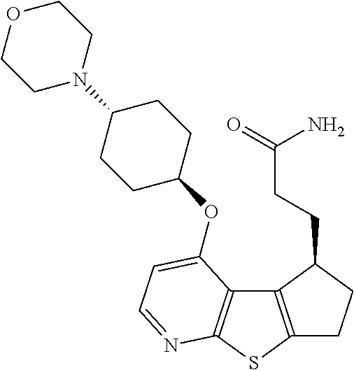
C12=C(SC3=C1C(OC1CCC(N4CCOCC4)CC1)=CC=N3)CCC2CCC(=O)N
